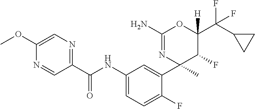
C1(C(NC2=CC=C(F)C(C3(C)C(F)C(C(C4CC4)(F)F)([H])OC(N)=N3)=C2)=O)=NC=C(OC)N=C1
